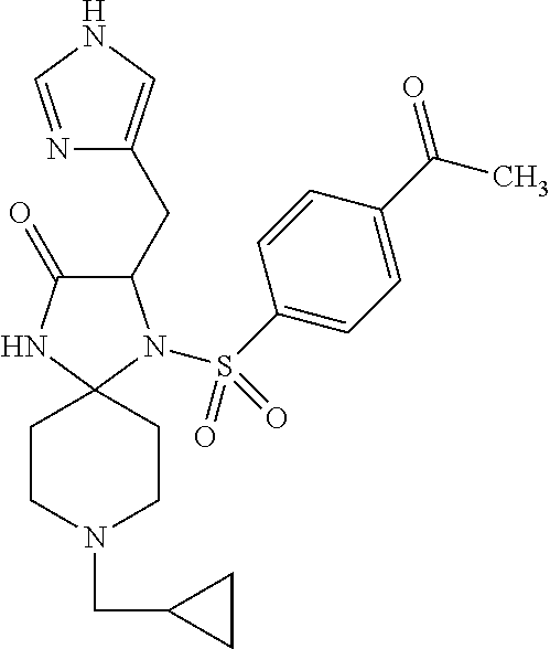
C1(CC2=CNC=N2)C(=O)NC2(N1S(=O)(=O)C1=CC=C(C(=O)C)C=C1)CCN(CC1CC1)CC2
